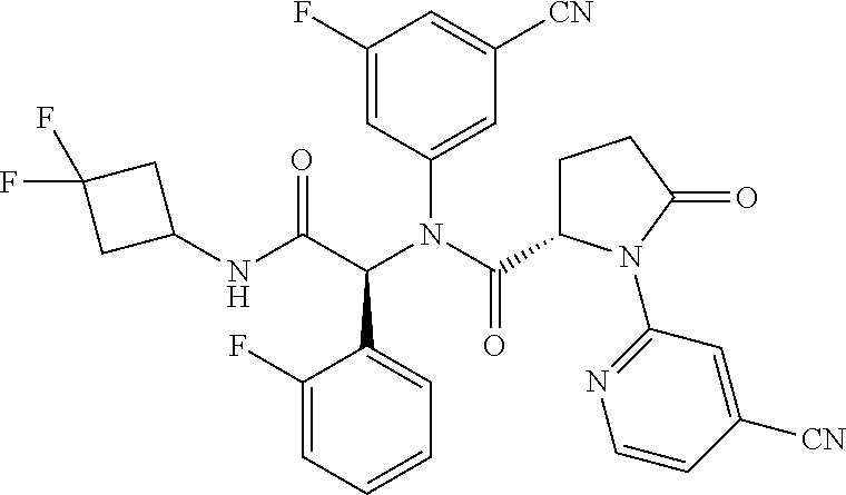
C1(F)=CC(N(C(=O)C2CCC(=O)N2C2=NC=CC([CN])=C2)C(C(NC2CC(F)(F)C2)=O)C2=CC=CC=C2F)=CC([CN])=C1
